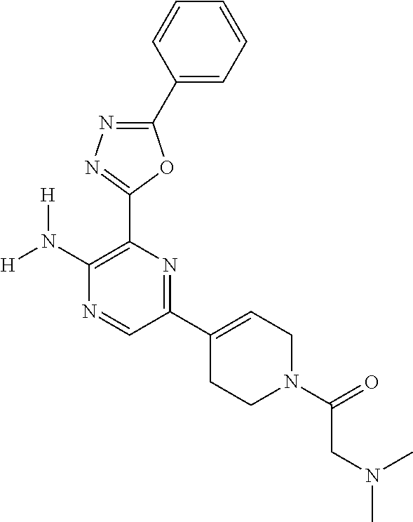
[H]N(C1=C(C2=NN=C(C3=CC=CC=C3)O2)N=C(C2=CCN(C(=O)CN(C)C)CC2)C=N1)[H]
